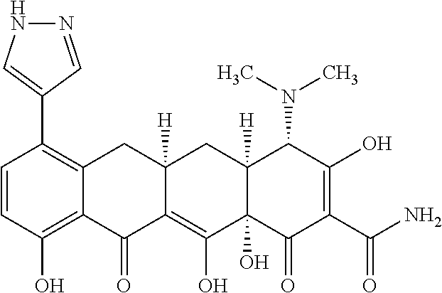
C1=CC(O)=C2C(=C1C1=CNN=C1)CC1([H])C(=C(O)C3(O)C([H])(C1)C(N(C)C)C(O)=C(C(N)=O)C3=O)C2=O
